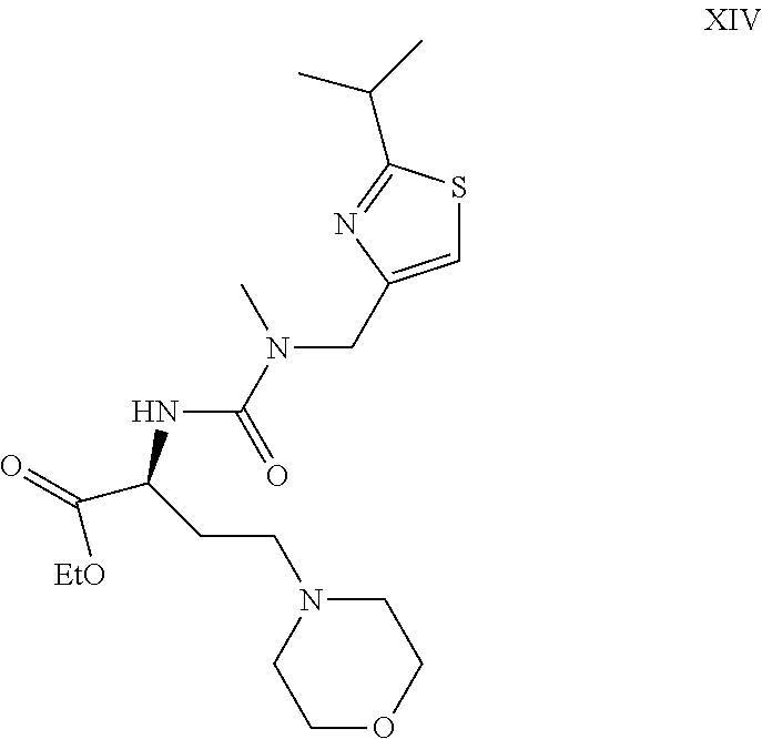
C1OCCN(CCC(C(=O)[EtO])NC(N(CC2=CSC(C(C)C)=N2)C)=O)C1
